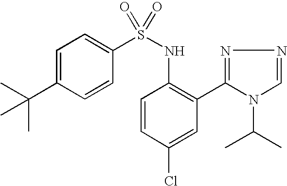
C1=C(C(C)(C)C)C=CC(S(NC2=C(C3=NN=CN3C(C)C)C=C(Cl)C=C2)(=O)=O)=C1
